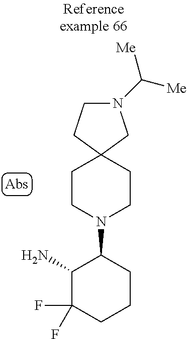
NC1C(F)(F)CCCC1N1CCC2(CC1)CN(C([Me])[Me])CC2
